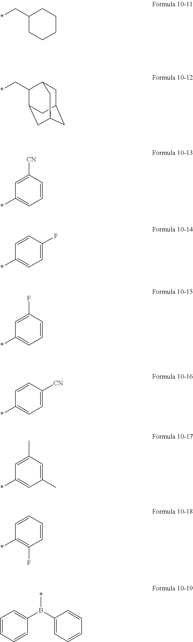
C1=C([CN])C=CC=C1*.C1=CC(F)=CC=C1*.C1=C(F)C=CC=C1*.C1=CC([CN])=CC=C1*.C1=C(C)C=C(C)C=C1*.C1=CC=CC(F)=C1*.C1C(C*)CCCC1.C(C1C2CC3CC(CC1C3)C2)*.C1=CC=CC(B(C2=CC=CC=C2)*)=C1
